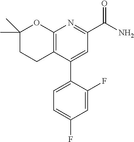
C12=C(C(C3=CC=C(F)C=C3F)=CC(C(N)=O)=N1)CCC(C)(C)O2
